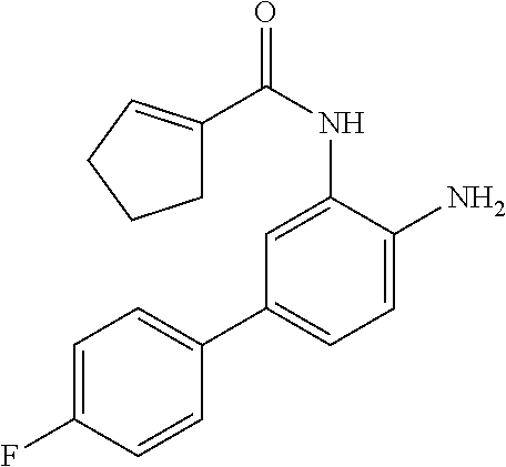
C1=C(NC(C2=CCCC2)=O)C(N)=CC=C1C1=CC=C(F)C=C1
